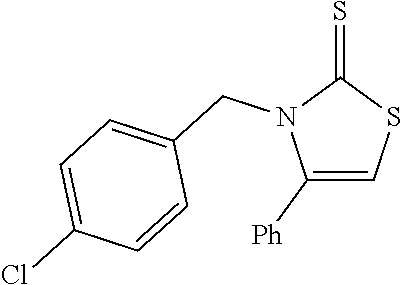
C1([Ph])=CSC(=S)N1CC1=CC=C(Cl)C=C1
